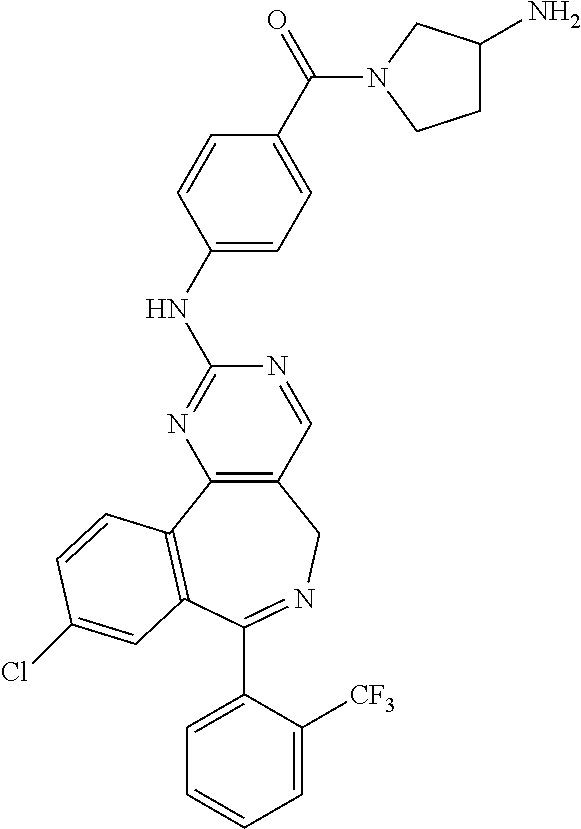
C12=C(C3=C(C(C4=CC=CC=C4[CF3])=NC1)C=C(Cl)C=C3)N=C(NC1=CC=C(C(=O)N3CC(N)CC3)C=C1)N=C2
